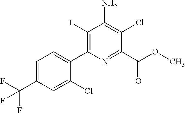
C1=C(C(F)(F)F)C=C(Cl)C(C2=C(I)C(N)=C(Cl)C(C(OC)=O)=N2)=C1
